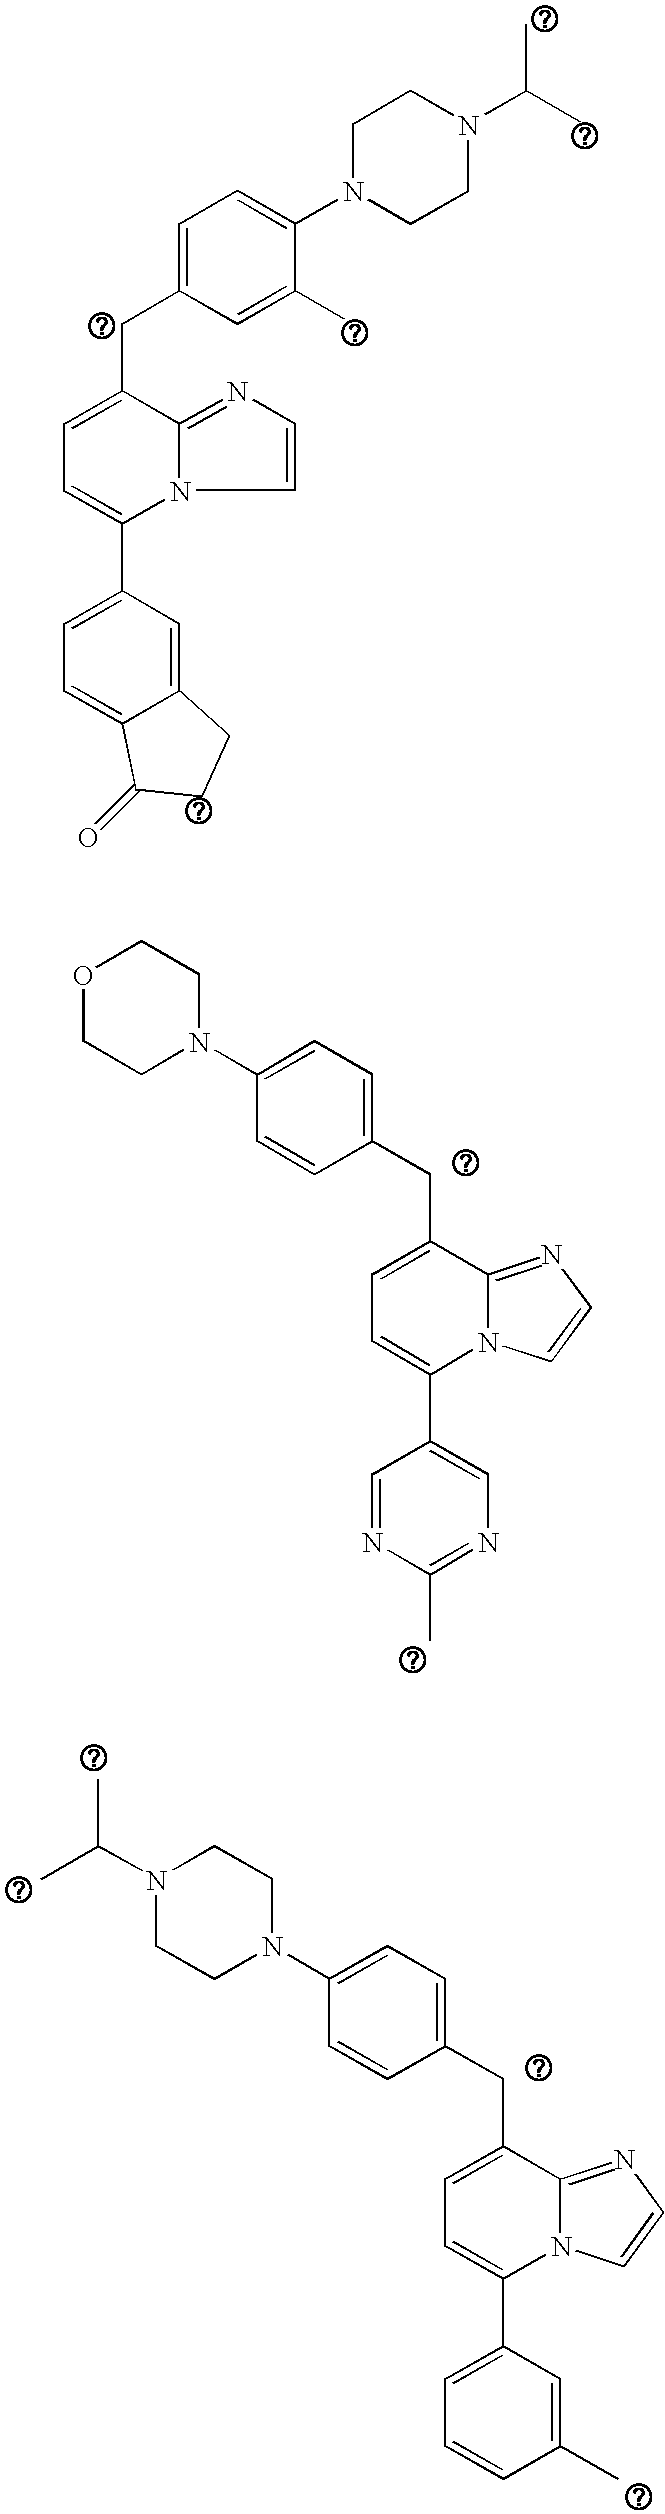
C1(C2=CC=C(CC3=CC=C(N4CCN(C(C)C)CC4)C(C)=C3)C3=NC=CN23)=CC=C2C(=C1)CCC2=O.C1(C2=CC=C(CC3=CC=C(N4CCOCC4)C=C3)C3=NC=CN23)=CN=C(C)N=C1.C1(C2=CC=C(CC3=CC=C(N4CCN(C(C)C)CC4)C=C3)C3=NC=CN23)=CC=CC(C)=C1
